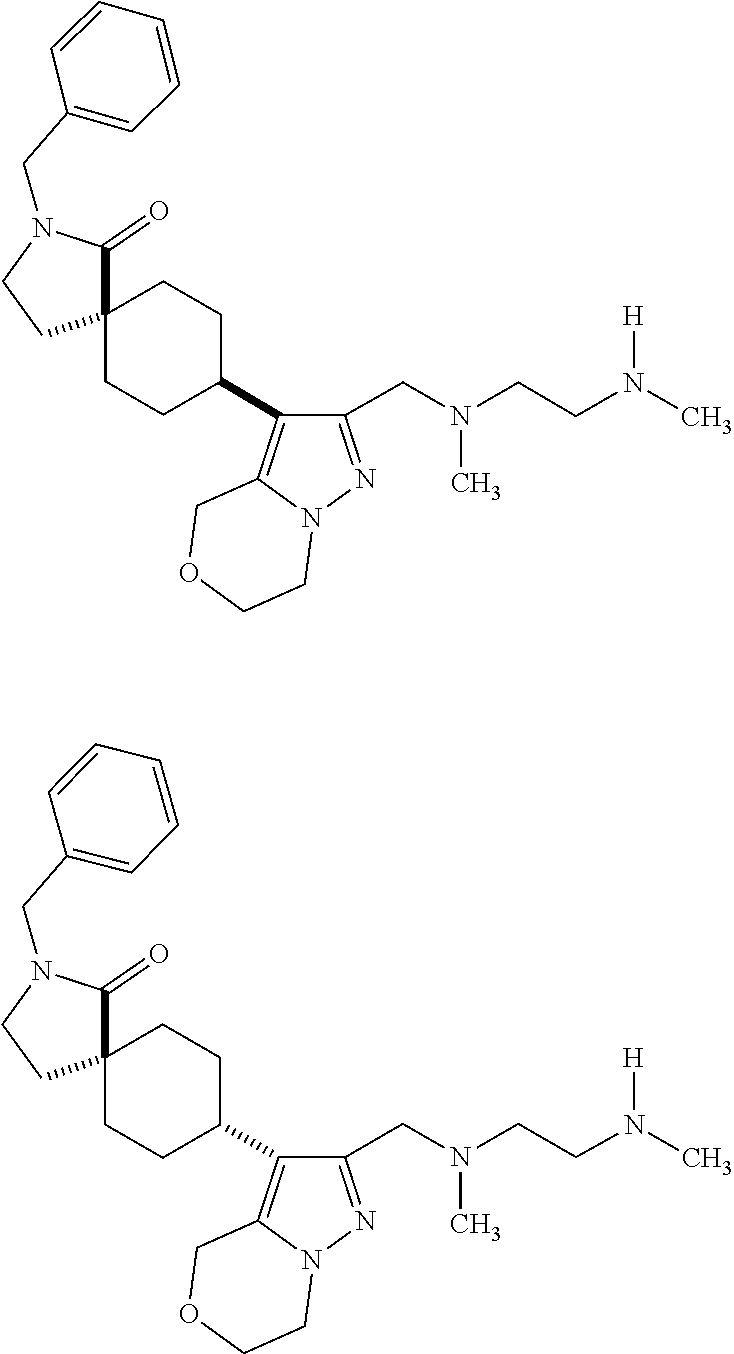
N(C)(CC1=NN2CCOCC2=C1C1CCC2(CCN(CC3=CC=CC=C3)C2=O)CC1)CCN([H])C.N(C)(CC1=NN2CCOCC2=C1C1CCC2(CCN(CC3=CC=CC=C3)C2=O)CC1)CCN([H])C
